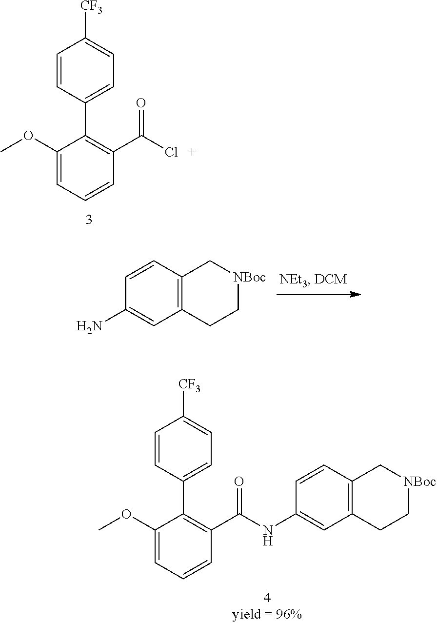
C1(OC)=CC=CC(C(Cl)=O)=C1C1=CC=C([CF3])C=C1.C12=C(C=CC(N)=C1)C[NBoc]CC2.C1(OC)=CC=CC(C(NC2=CC3=C(C=C2)C[NBoc]CC3)=O)=C1C1=CC=C([CF3])C=C1
